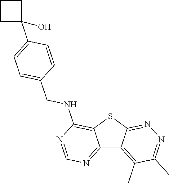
C12=NC=NC(NCC3=CC=C(C4(O)CCC4)C=C3)=C1SC1=NN=C(C)C(C)=C21
